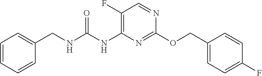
C1(F)=C(NC(NCC2=CC=CC=C2)=O)N=C(OCC2=CC=C(F)C=C2)N=C1
